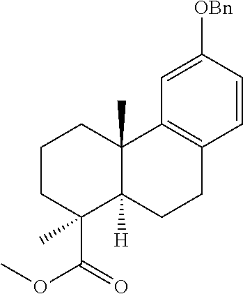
C1CC(C(=O)OC)(C)C2([H])C(C)(C1)C1=C(CC2)C=CC([OBn])=C1
